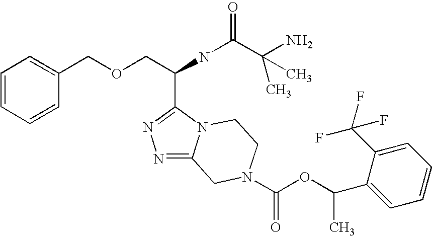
C1=CC=CC(COCC(NC(C(N)(C)C)=O)C2=NN=C3N2CCN(C(OC(C2=CC=CC=C2C(F)(F)F)C)=O)C3)=C1
